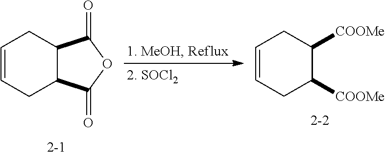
C1=CCC2C(C1)C(=O)OC2=O.C1=CCC([COOMe])C([COOMe])C1
